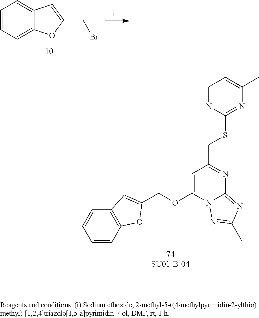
C1=CC=C2C(=C1)C=C(CBr)O2.C12=C(C=CC=C1)OC(COC1=CC(CSC3=NC(C)=CC=N3)=NC3=NC(C)=NN13)=C2
